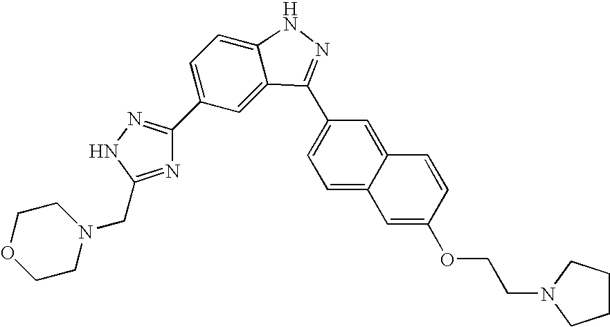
N1=C(CN2CCOCC2)NN=C1C1=CC=C2C(=C1)C(C1=CC=C3C(=C1)C=CC(OCCN1CCCC1)=C3)=NN2
